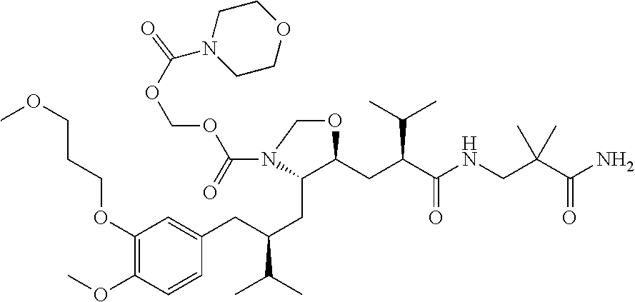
C1(OCCCOC)=C(OC)C=CC(CC(CC2C(CC(C(NCC(C(N)=O)(C)C)=O)C(C)C)OCN2C(=O)OCOC(N2CCOCC2)=O)C(C)C)=C1
